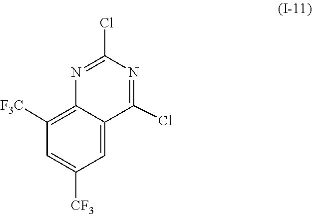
C12=CC([CF3])=CC([F3C])=C1N=C(Cl)N=C2Cl
